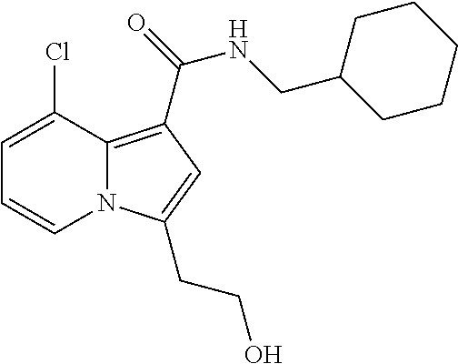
C1=C(Cl)C2=C(C(NCC3CCCCC3)=O)C=C(CCO)N2C=C1
